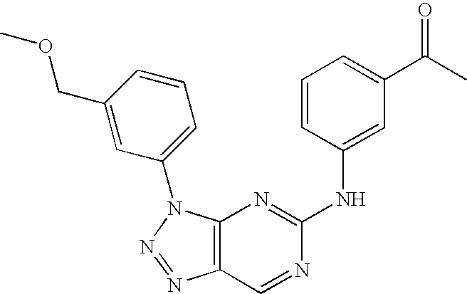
C12=C(N(C3=CC=CC(COC)=C3)N=N1)N=C(NC1=CC(C(=O)C)=CC=C1)N=C2
